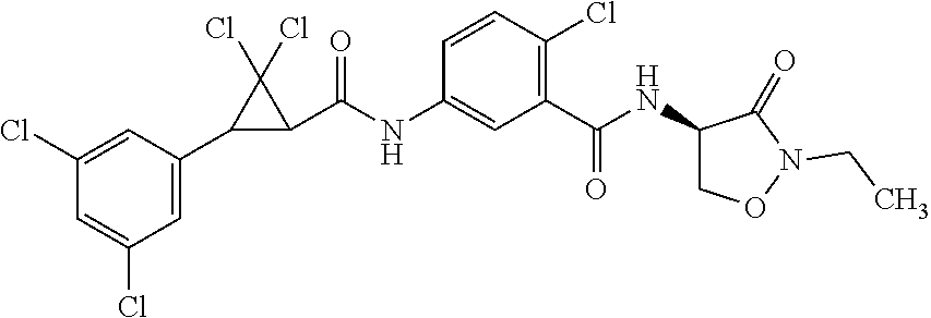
C1=C(C2C(C(NC3=CC(C(NC4CON(CC)C4=O)=O)=C(Cl)C=C3)=O)C2(Cl)Cl)C=C(Cl)C=C1Cl
